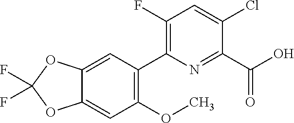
FC1(F)OC2=CC(OC)=C(C3=C(F)C=C(Cl)C(C(O)=O)=N3)C=C2O1
